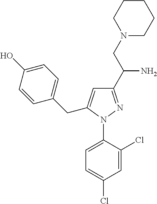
C1=C(N2N=C(C(CN3CCCCC3)N)C=C2CC2=CC=C(O)C=C2)C(Cl)=CC(Cl)=C1
